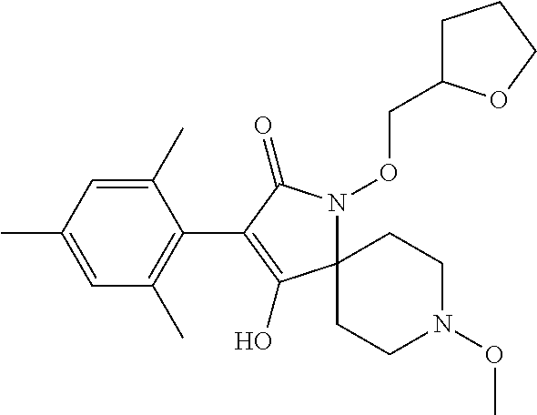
C1(C)=CC(C)=CC(C)=C1C1=C(O)C2(N(OCC3CCCO3)C1=O)CCN(OC)CC2
